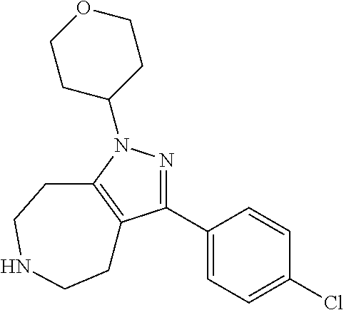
C1(N2N=C(C3=CC=C(Cl)C=C3)C3=C2CCNCC3)CCOCC1
